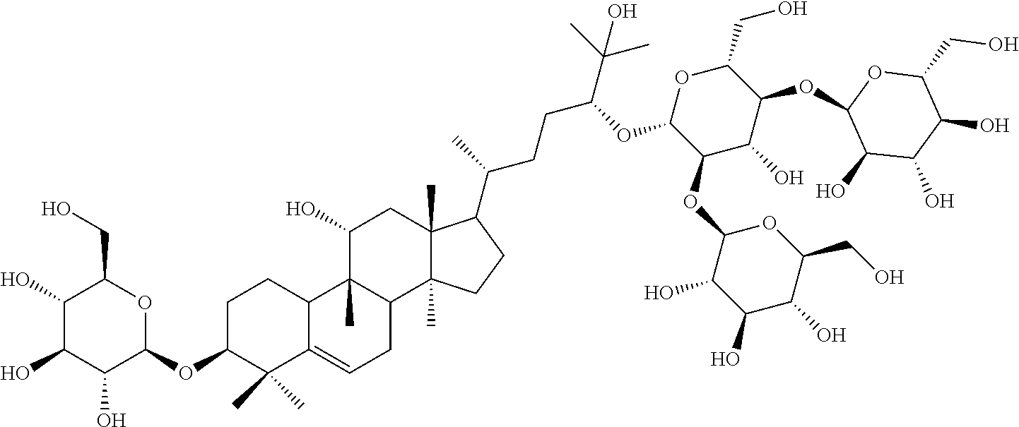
C1C(OC2OC(CO)C(O)C(O)C2O)C(C)(C)C2=CCC3C(C)(C2C1)C(O)CC1(C)C3(C)CCC1C(CCC(C(C)(C)O)OC1C(OC2C(O)C(O)C(O)C(CO)O2)C(O)C(OC2C(O)C(O)C(O)C(CO)O2)C(CO)O1)C
